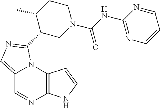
C12=CN=C(C3CN(C(NC4=NC=CC=N4)=O)CCC3C)N1C1=C(N=C2)NC=C1
